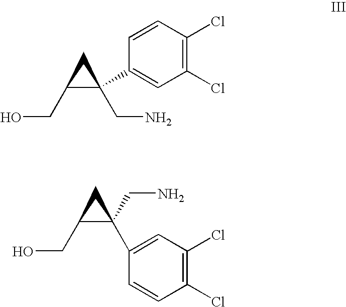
C1=CC(Cl)=C(Cl)C=C1C1(CN)C(CO)C1.C1(C2(CN)C(CO)C2)=CC(Cl)=C(Cl)C=C1
